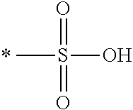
CS(O)(=O)=O.*
